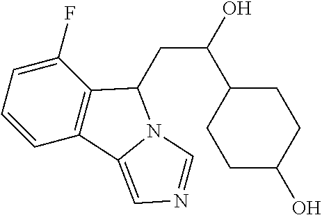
C1(F)=CC=CC2=C1C(CC(C1CCC(O)CC1)O)N1C2=CN=C1
